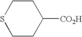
C1CSCCC1[CO2H]
